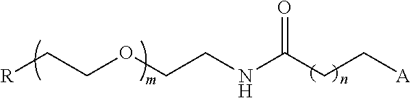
[R]CCOCCNC(CC[A])=O
